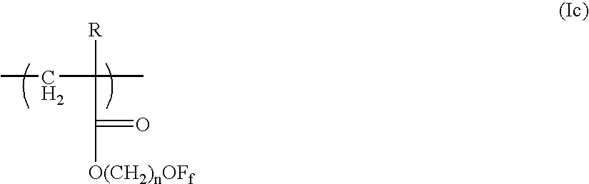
CCC([R])(C(=O)[O(CH2)nOFf])C
